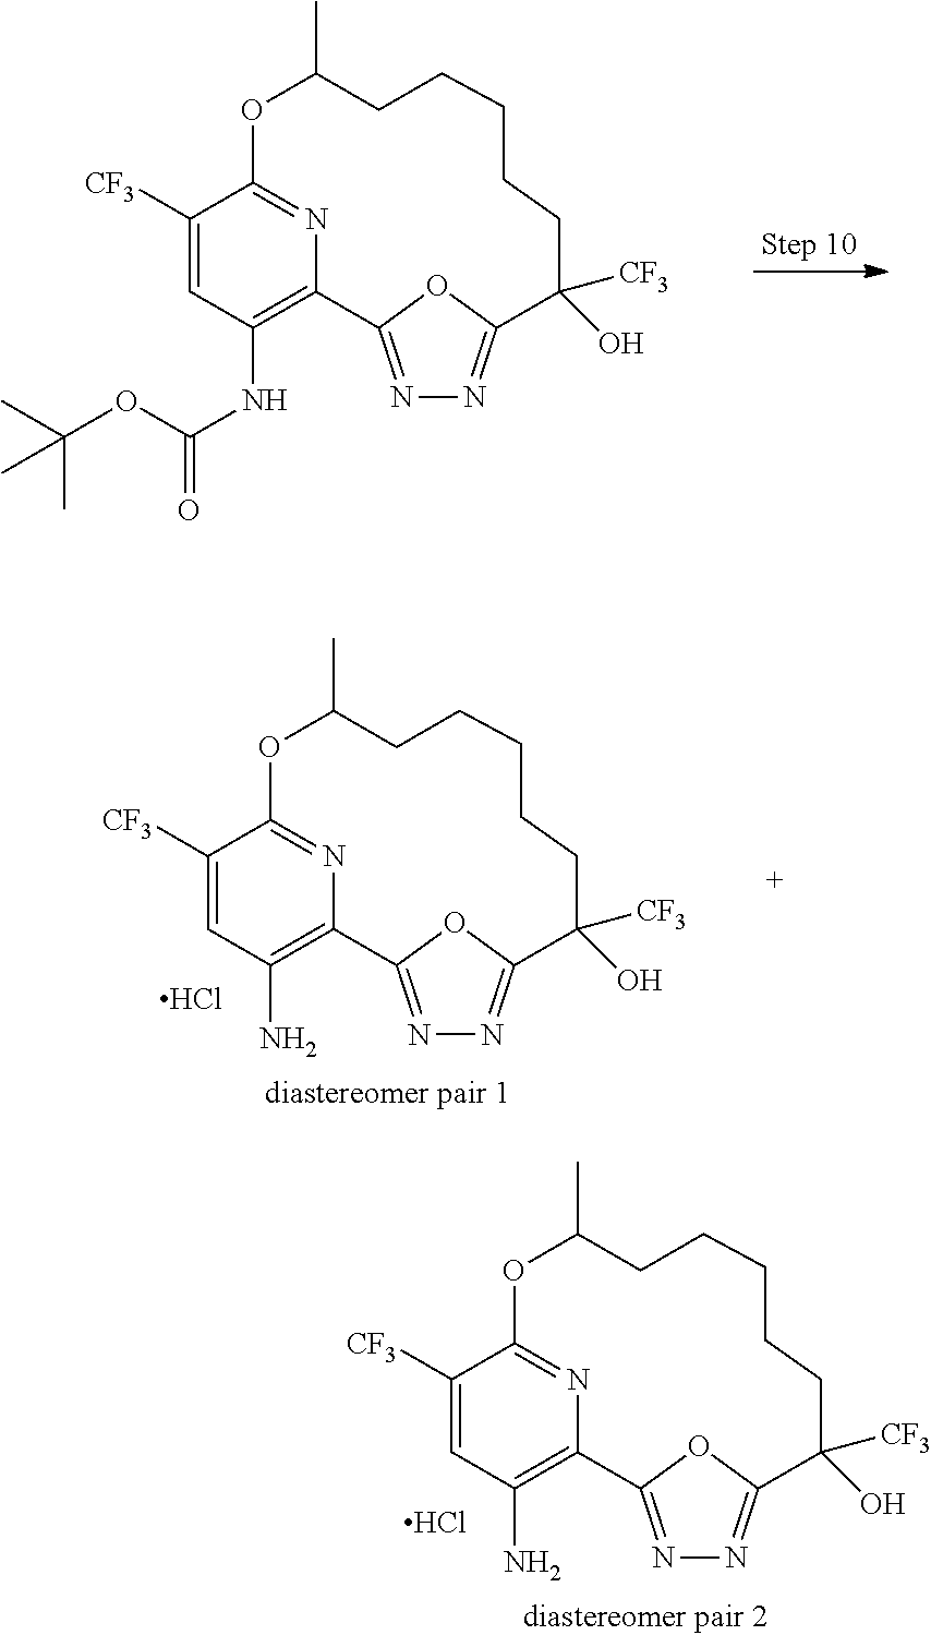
OC1([CF3])CCCCCC(C)OC2=NC(=C(NC(=O)OC(C)(C)C)C=C2[CF3])C2=NN=C1O2.OC1([CF3])CCCCCC(C)OC2=NC(=C(N)C=C2[CF3])C2=NN=C1O2.Cl.OC1([CF3])CCCCCC(C)OC2=NC(=C(N)C=C2[CF3])C2=NN=C1O2.Cl
